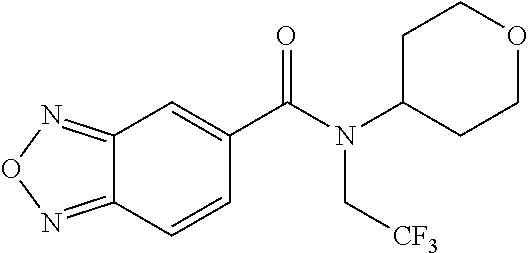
C1(N(C(C2=CC3=NON=C3C=C2)=O)C[CF3])CCOCC1
